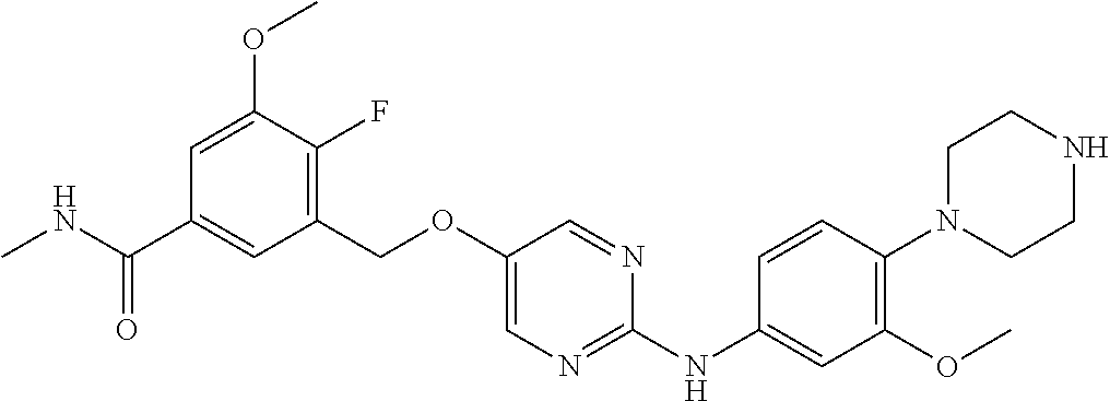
C1(COC2=CN=C(NC3=CC(OC)=C(N4CCNCC4)C=C3)N=C2)=C(F)C(OC)=CC(C(NC)=O)=C1
